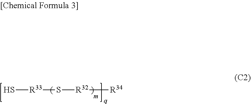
S[R33]S[R32][R34]
